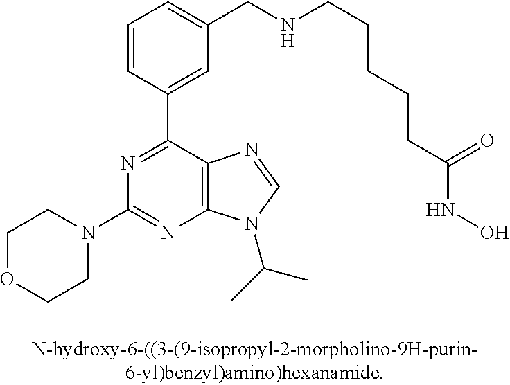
N1(C2=NC3=C(C(C4=CC(CNCCCCCC(NO)=O)=CC=C4)=N2)N=CN3C(C)C)CCOCC1
